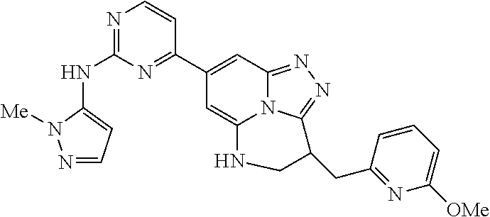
N1=C(NC2=CC=NN2[Me])N=C(C2=CC3=NN=C4N3C(=C2)NCC4CC2=NC([OMe])=CC=C2)C=C1
